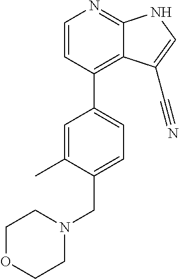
C1=CC(C2=CC=C(CN3CCOCC3)C(C)=C2)=C2C(=N1)NC=C2C#N
